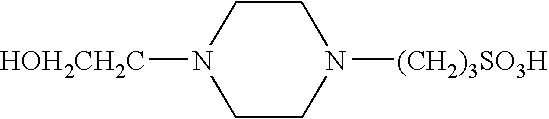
C1CN([(CH2)3SO3H])CCN1[HOH2CH2C]
